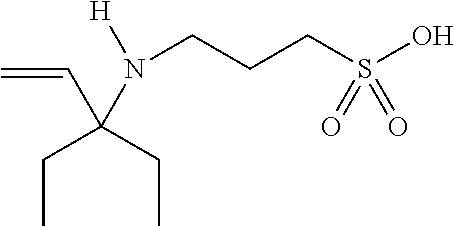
C=CC(N(CCCS(O)(=O)=O)[H])(CC)CC
